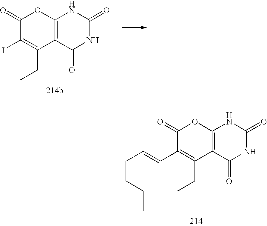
C1(=O)C(I)=C(CC)C2=C(O1)NC(=O)NC2=O.C1(=O)C(C=CCCCC)=C(CC)C2=C(O1)NC(=O)NC2=O
